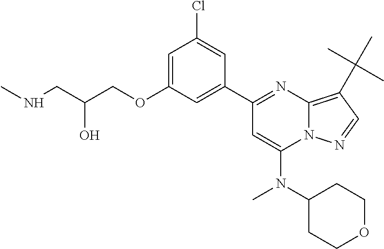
C1=C(OCC(CNC)O)C=C(C2=NC3=C(C(C)(C)C)C=NN3C(N(C3CCOCC3)C)=C2)C=C1Cl
